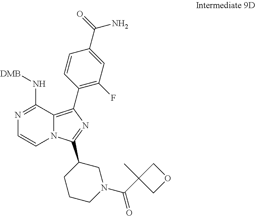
N12C(=C(C3=C(F)C=C(C(=O)N)C=C3)N=C1C1CCCN(C(C3(C)COC3)=O)C1)C(N[DMB])=NC=C2
